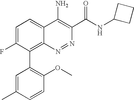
C1(C2=C3C(=CC=C2F)C(N)=C(C(NC2CCC2)=O)N=N3)=C(OC)C=CC(C)=C1
